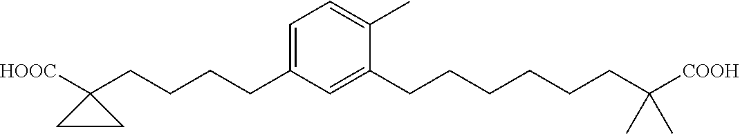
C1=C(C)C(CCCCCCC([COOH])(C)C)=CC(CCCCC2([HOOC])CC2)=C1
